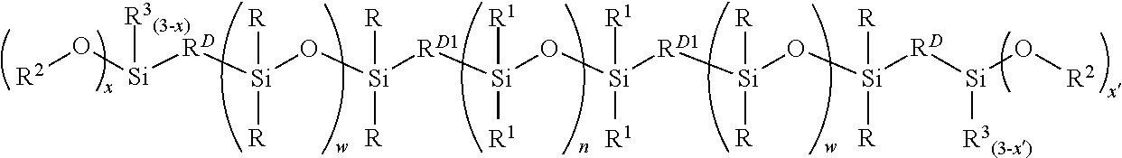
O([Si]([RD][Si](O[Si]([RD1][Si](O[Si]([RD1][Si](O[Si]([RD][Si](O[R2])[R3(3-x)])([R])[R])([R])[R])([R1])[R1])([R1])[R1])([R])[R])([R])[R])[R3(3-x)])[R2]
